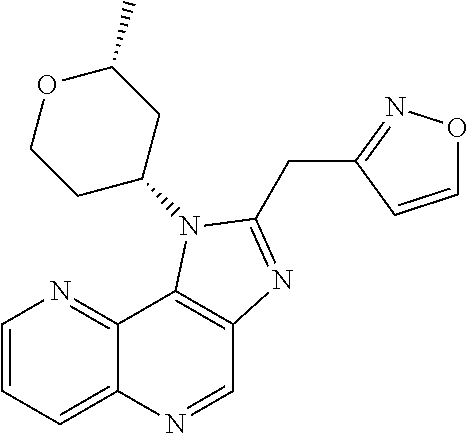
C1=CC=C2C(=N1)C1=C(C=N2)N=C(CC2=NOC=C2)N1C1CC(C)OCC1
